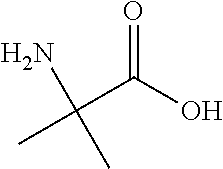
CC(C(O)=O)(N)C
